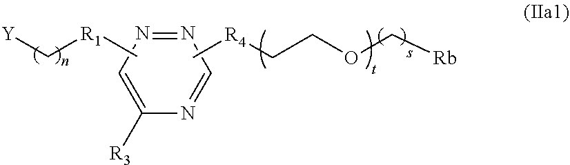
N1=NC=C([R3])N=C1.C[R4]CCOC[Rb].C[R1]C[Y]
